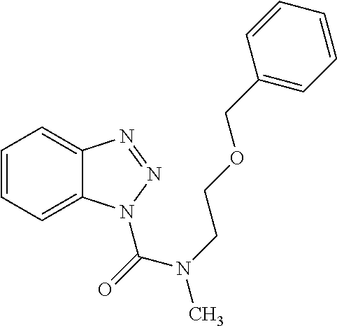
C1=CC=C2C(=C1)N=NN2C(N(C)CCOCC1=CC=CC=C1)=O
